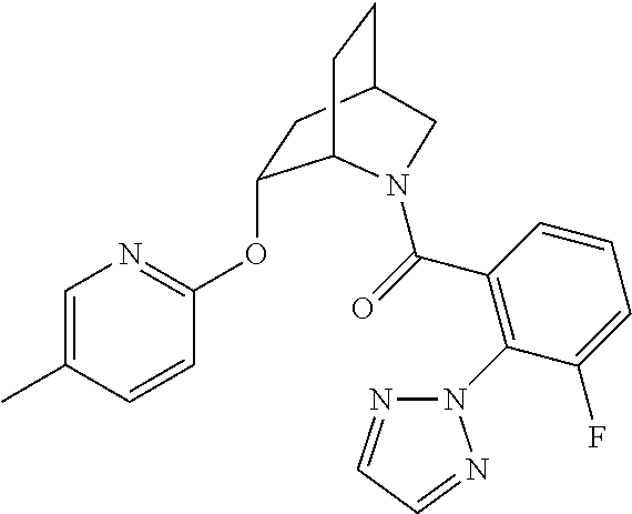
C1=C(C)C=CC(OC2CC3CCC2N(C(=O)C2=C(N4N=CC=N4)C(F)=CC=C2)C3)=N1
